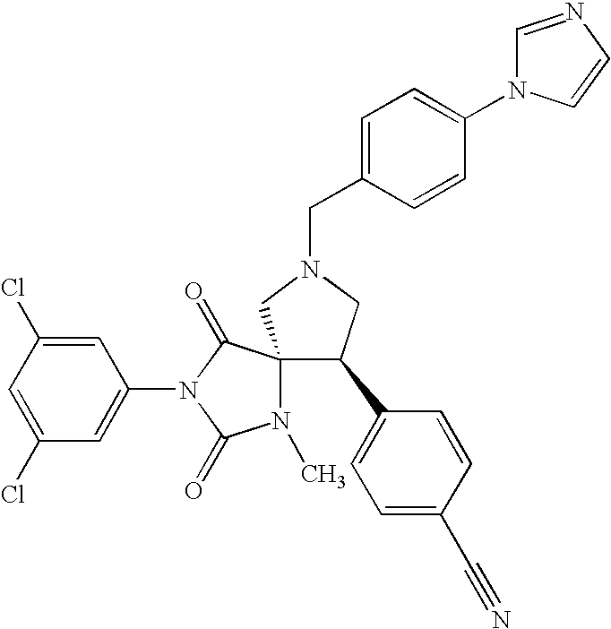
C1(Cl)=CC(Cl)=CC(N2C(=O)N(C)C3(C2=O)C(C2=CC=C(C#N)C=C2)CN(CC2=CC=C(N4C=NC=C4)C=C2)C3)=C1
